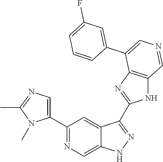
C1(C2=CN=C(C)N2C)=NC=C2C(=C1)C(C1=NC3=C(N1)C=NC=C3C1=CC(F)=CC=C1)=NN2
